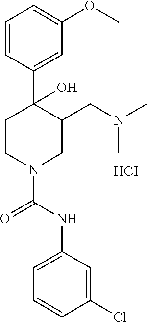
C1=CC(C2(O)CCN(C(NC3=CC=CC(Cl)=C3)=O)CC2CN(C)C)=CC(OC)=C1.[HCI]
